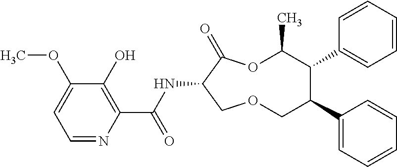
C1(O)=C(C(NC2C(=O)OC(C)C(C3=CC=CC=C3)C(C3=CC=CC=C3)COC2)=O)N=CC=C1OC
